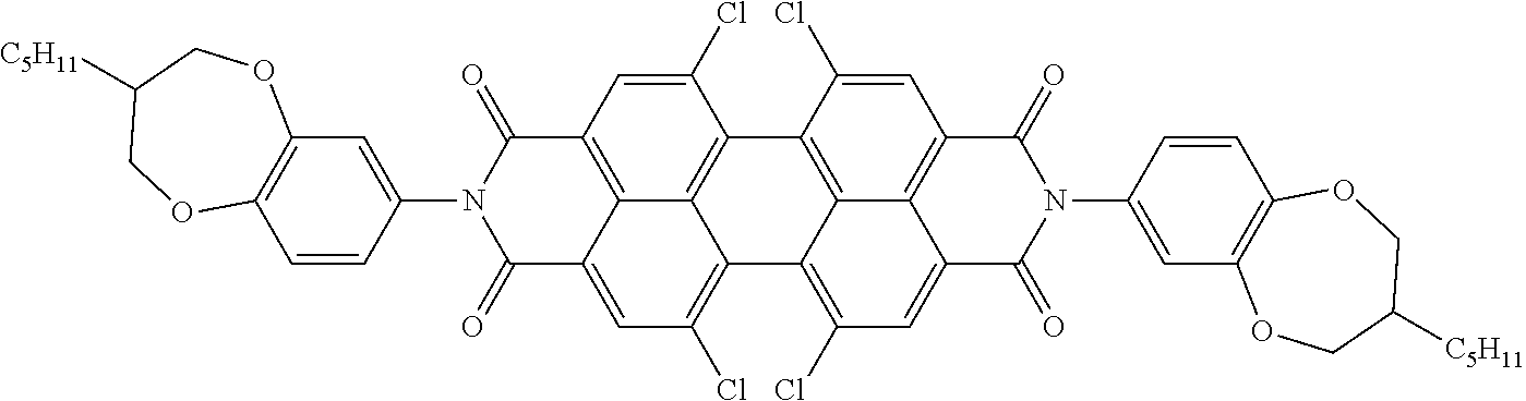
C1=C2C3=C(C=C(Cl)C4=C3C(=C1Cl)C1=C(Cl)C=C3C5=C(C=C(Cl)C4=C15)C(=O)N(C1=CC4=C(C=C1)OCC([C5H11])CO4)C3=O)C(=O)N(C1=CC3=C(C=C1)OCC([C5H11])CO3)C2=O
